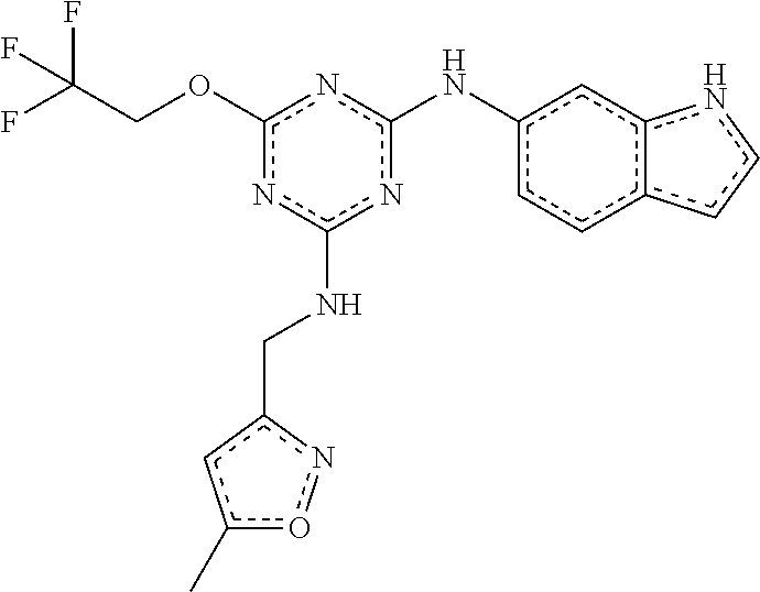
FC(COc1nc(Nc2ccc3c(c2)ncc3)nc(NCc2cc(C)on2)n1)(F)F
